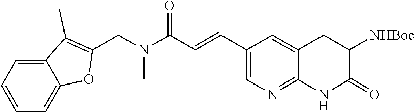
C12=CC=CC=C1OC(CN(C(C=CC1=CN=C3C(=C1)CC([NHBoc])C(=O)N3)=O)C)=C2C
